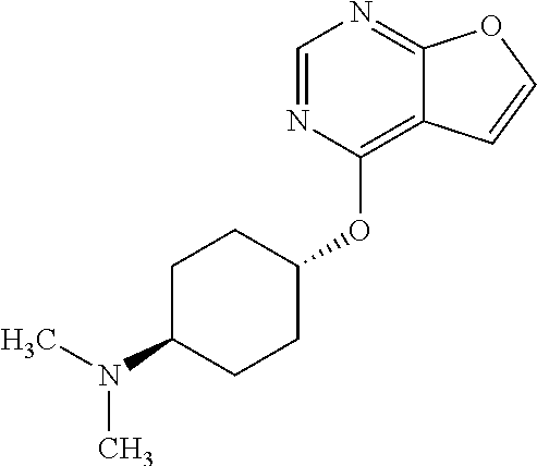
C1=NC(OC2CCC(N(C)C)CC2)=C2C(=N1)OC=C2
